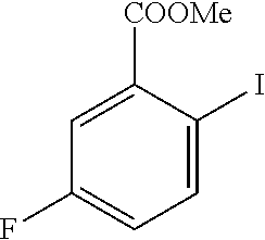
C1([COOMe])=CC(F)=CC=C1I
